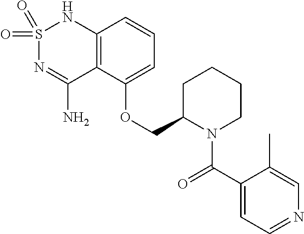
C12=C(C(OCC3N(C(C4=CC=NC=C4C)=O)CCCC3)=CC=C1)C(N)=NS(=O)(=O)N2
